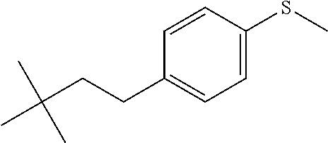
CC(CCC1=CC=C(SC)C=C1)(C)C
